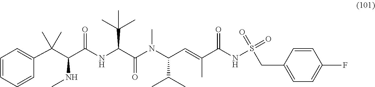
C1=CC=C(C(C(C(NC(C(N(C(C=C(C(NS(=O)(=O)CC2=CC=C(F)C=C2)=O)C)C(C)C)C)=O)C(C)(C)C)=O)NC)(C)C)C=C1
